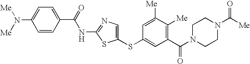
N(C1=CC=C(C(NC2=NC=C(SC3=CC(C(N4CCN(C([Me])=O)CC4)=O)=C([Me])C([Me])=C3)S2)=O)C=C1)([Me])[Me]
